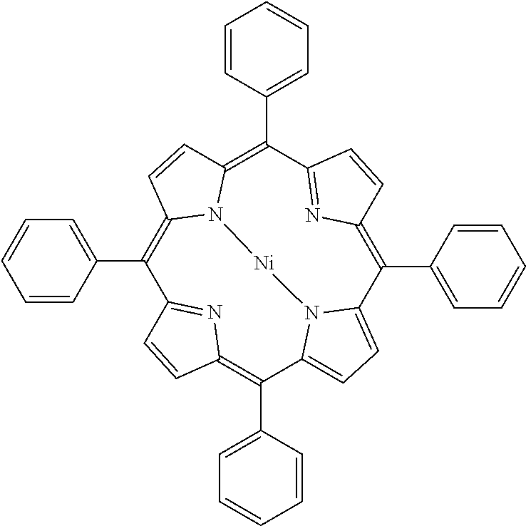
C1(C2=CC=CC=C2)=C2N3C(=C(C4=CC=CC=C4)C4=NC(=C(C5=CC=CC=C5)C5=CC=C(N5[Ni]3)C(C3=CC=CC=C3)=C3N=C1C=C3)C=C4)C=C2
